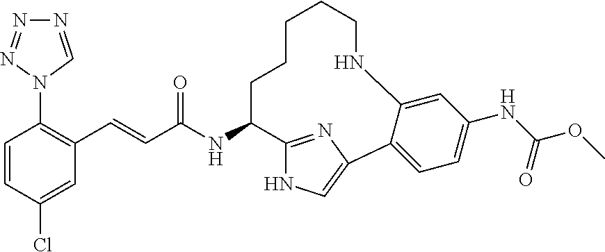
C1=CC(Cl)=CC(C=CC(NC2C3=NC(=CN3)C3=CC=C(NC(OC)=O)C=C3NCCCCC2)=O)=C1N1C=NN=N1
